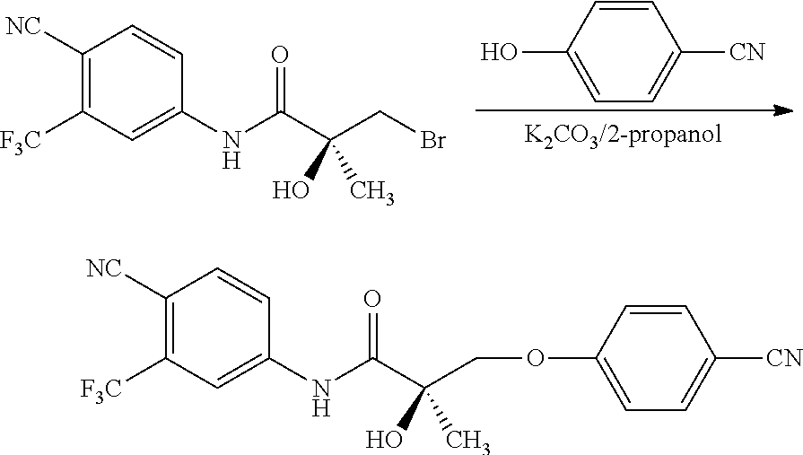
C1(O)=CC=C([CN])C=C1.C1(NC(=O)C(CBr)(O)C)=CC([F3C])=C([NC])C=C1.C1(NC(=O)C(O)(C)COC2=CC=C([CN])C=C2)=CC([F3C])=C([NC])C=C1
